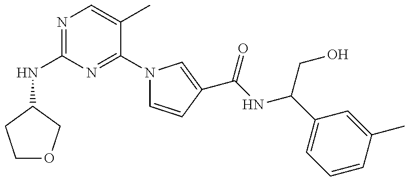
N(C1=NC=C(C)C(N2C=CC(C(NC(C3=CC=CC(C)=C3)CO)=O)=C2)=N1)C1COCC1
